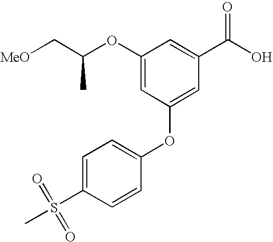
O(C1=CC(OC2=CC=C(S(=O)(C)=O)C=C2)=CC(C(O)=O)=C1)C(C[MeO])C
